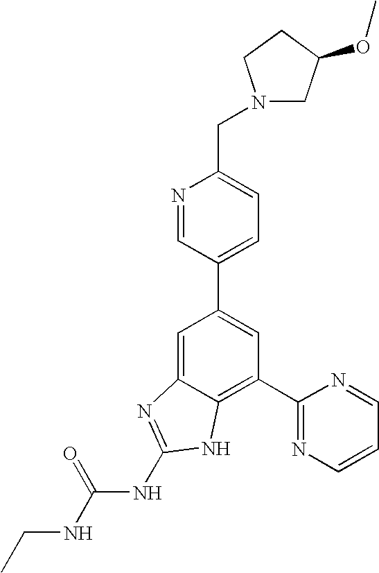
N1=CC(C2=CC(C3=NC=CC=N3)=C3C(=C2)N=C(NC(NCC)=O)N3)=CC=C1CN1CC(OC)CC1
